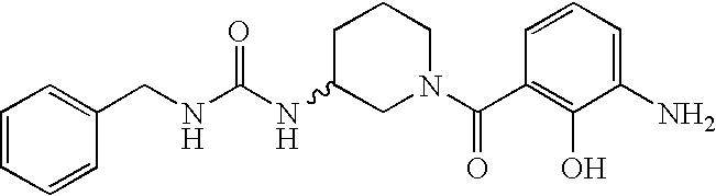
C(=O)(C1=C(O)C(N)=CC=C1)N1CC(NC(NCC2=CC=CC=C2)=O)CCC1
